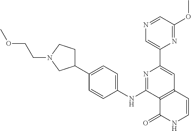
C12=C(C=CNC1=O)C=C(C1=CN=CC(OC)=N1)N=C2NC1=CC=C(C2CCN(CCOC)C2)C=C1
